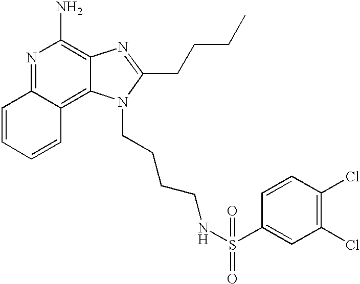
N1=C2C(=C3C(=C1N)N=C(CCCC)N3CCCCNS(C1=CC(Cl)=C(Cl)C=C1)(=O)=O)C=CC=C2
